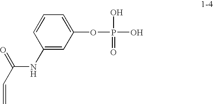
C1(NC(C=C)=O)=CC(OP(O)(=O)O)=CC=C1
